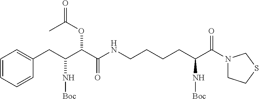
C(C(C(C(NCCCCC(C(N1CCSC1)=O)N[Boc])=O)OC(C)=O)N[Boc])C1=CC=CC=C1
